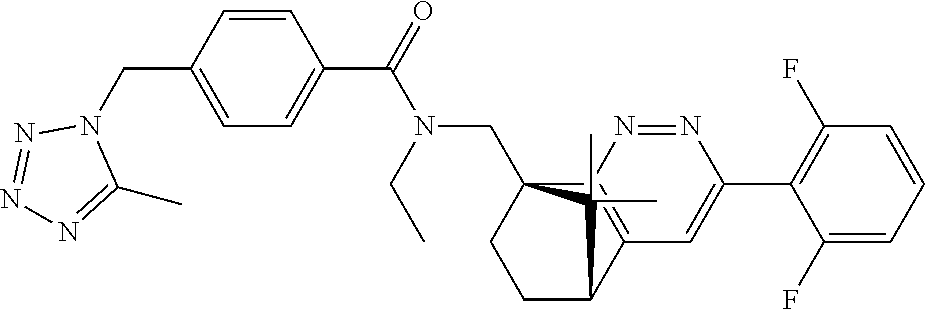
C1(C(=O)N(CC)CC23CCC(C4=C2N=NC(C2=C(F)C=CC=C2F)=C4)C3(C)C)=CC=C(CN2N=NN=C2C)C=C1
